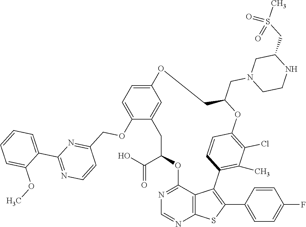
C1C(C(O)=O)OC2=NC=NC3=C2C(=C(C2=CC=C(F)C=C2)S3)C2=C(C)C(Cl)=C(C=C2)OC(CN2CCNC(CS(=O)(C)=O)C2)COC2=CC=C(OCC3=NC(C4=CC=CC=C4OC)=NC=C3)C1=C2
